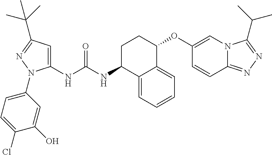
C1(NC(NC2C3=CC=CC=C3C(OC3=CN4C(=NN=C4C(C)C)C=C3)CC2)=O)=CC(C(C)(C)C)=NN1C1=CC=C(Cl)C(O)=C1
